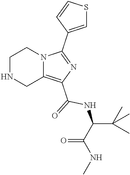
C1NCC2=C(C(=O)NC(C(=O)NC)C(C)(C)C)N=C(C3=CSC=C3)N2C1
